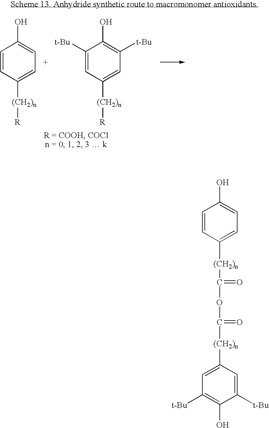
C1=CC([(CH2)n][R])=CC=C1O.C1([t-Bu])=CC([(CH2)n][R])=CC([t-Bu])=C1O.C1=CC([(CH2)n]C(=O)OC([(CH2)n]C2=CC([t-Bu])=C(O)C([t-Bu])=C2)=O)=CC=C1O
